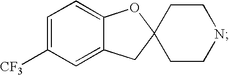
C1=C([CF3])C=C2C(=C1)OC1(C2)CCNCC1
